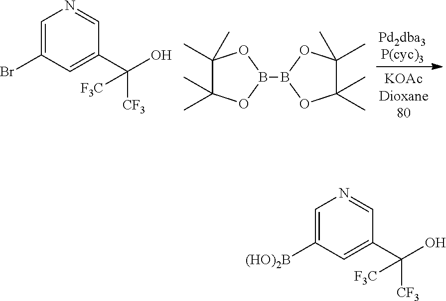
C1=C(Br)C=C(C(O)([CF3])[F3C])C=N1.C1(C)(C)C(C)(C)OB(B2OC(C)(C)C(C)(C)O2)O1.C1=C([(HO)2B])C=C(C(O)([CF3])[F3C])C=N1
